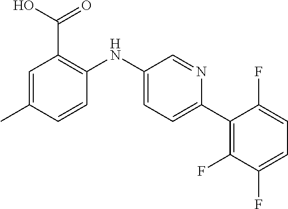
C1=C(C)C=CC(NC2=CC=C(C3=C(F)C(F)=CC=C3F)N=C2)=C1C(O)=O
